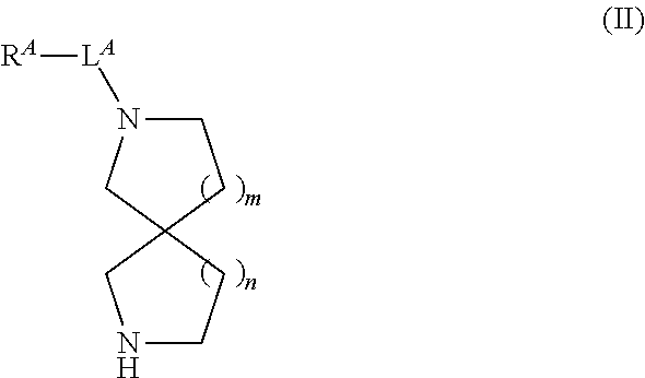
C1N([LA][RA])CC2(C1)CNCC2
